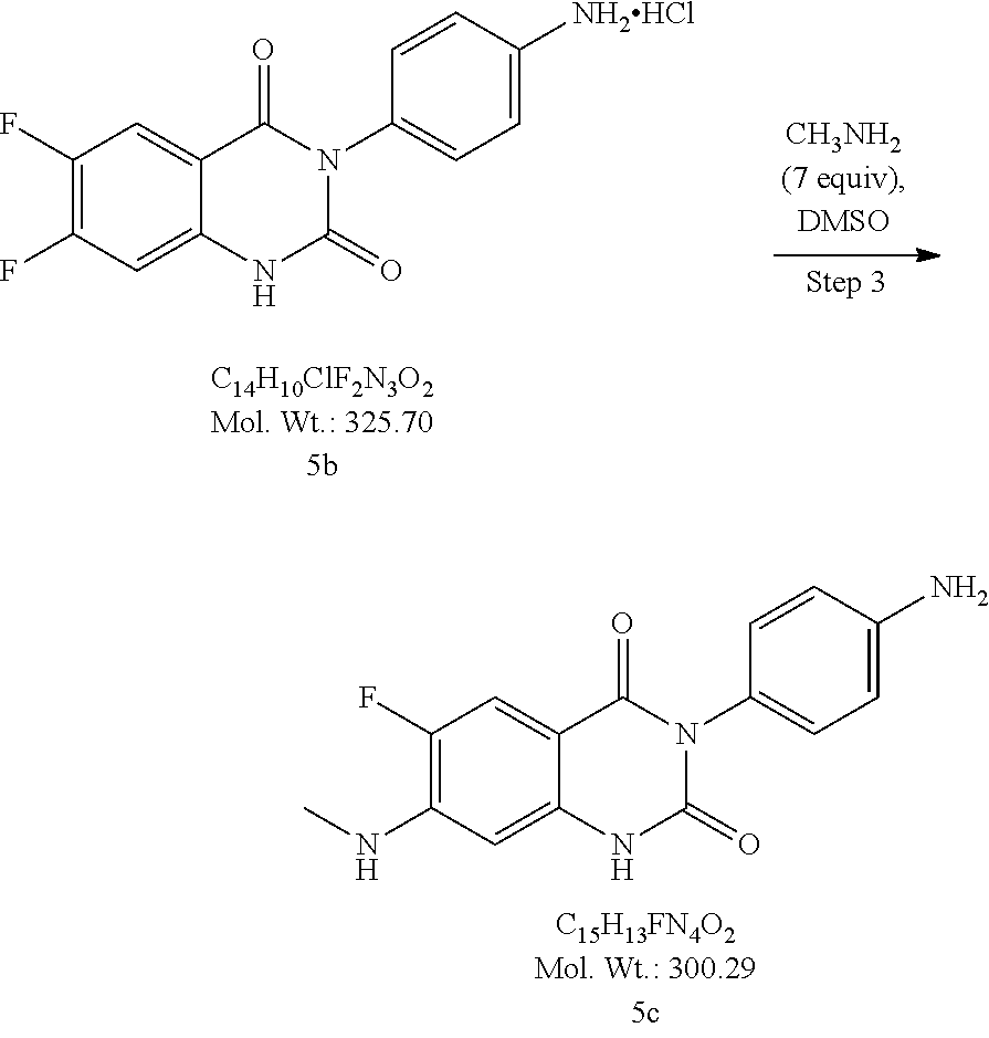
C1(F)=C(F)C=C2C(=C1)C(=O)N(C1=CC=C([NH2HCl])C=C1)C(=O)N2.C1(F)=C(NC)C=C2C(=C1)C(=O)N(C1=CC=C(N)C=C1)C(=O)N2
